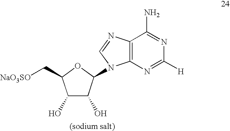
C1(O)C(O)C(N2C3=C(N=C2)C(N)=NC([H])=N3)OC1C[NaO3SO]
